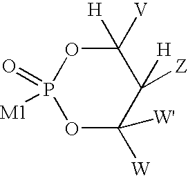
C1([H])([V])OP(=O)([M1])OC([W])([W'])C1([H])[Z]
